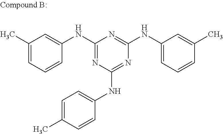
C1(C)=CC=CC(NC2=NC(NC3=CC=C(C)C=C3)=NC(NC3=CC=CC(C)=C3)=N2)=C1
